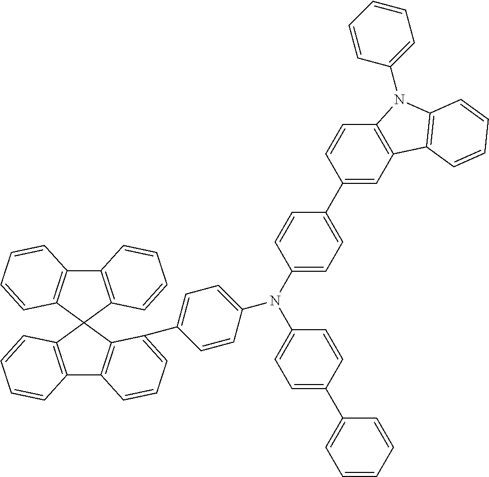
C12=C(C3(C4=C1C=CC=C4)C1=C(C4=C3C(C3=CC=C(N(C5=CC=C(C6=CC7=C(C=C6)N(C6=CC=CC=C6)C6=C7C=CC=C6)C=C5)C5=CC=C(C6=CC=CC=C6)C=C5)C=C3)=CC=C4)C=CC=C1)C=CC=C2
